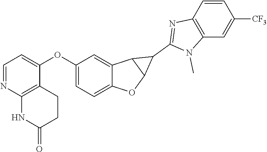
C1(OC2=CC=NC3=C2CCC(=O)N3)=CC=C2C(=C1)C1C(O2)C1C1=NC2=C(N1C)C=C([CF3])C=C2
